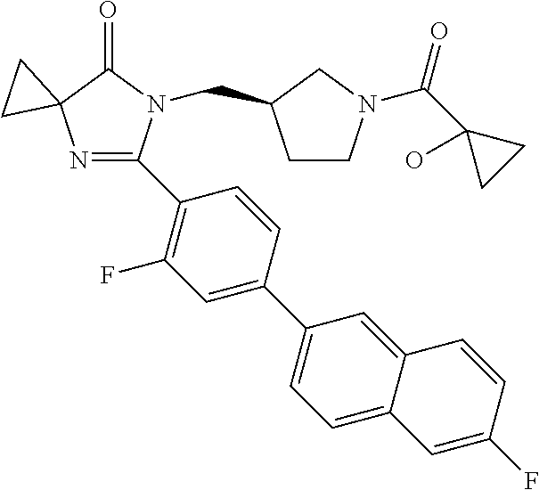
N1=C(C2=C(F)C=C(C3=CC=C4C(=C3)C=CC(F)=C4)C=C2)N(CC2CCN(C(C3(O)CC3)=O)C2)C(=O)C12CC2
